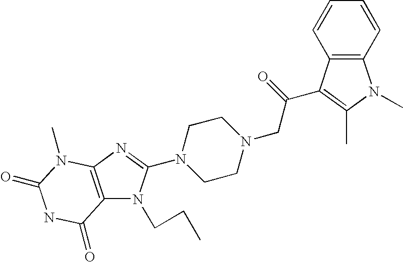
C12=C(C=CC=C1)N(C)C(C)=C2C(CN1CCN(C2=NC3=C(N2CCC)C(=O)NC(=O)N3C)CC1)=O
